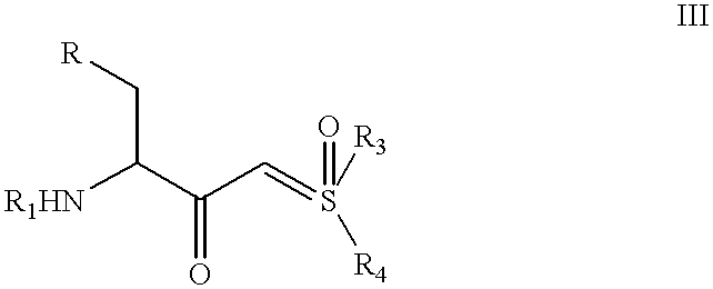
[R1HN]C(C(C=S([R3])(=O)[R4])=O)C[R]
